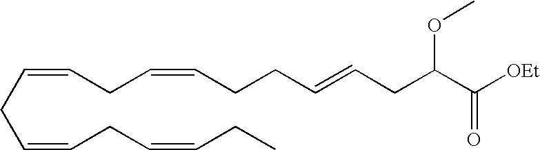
C(=CCC=CCCC=CCC(C([OEt])=O)OC)CC=CCC=CCC
